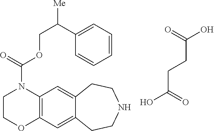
C12=C(C=C3C(=C1)CCNCC3)OCCN2C(OCC(C1=CC=CC=C1)[Me])=O.C(C(O)=O)CC(=O)O
